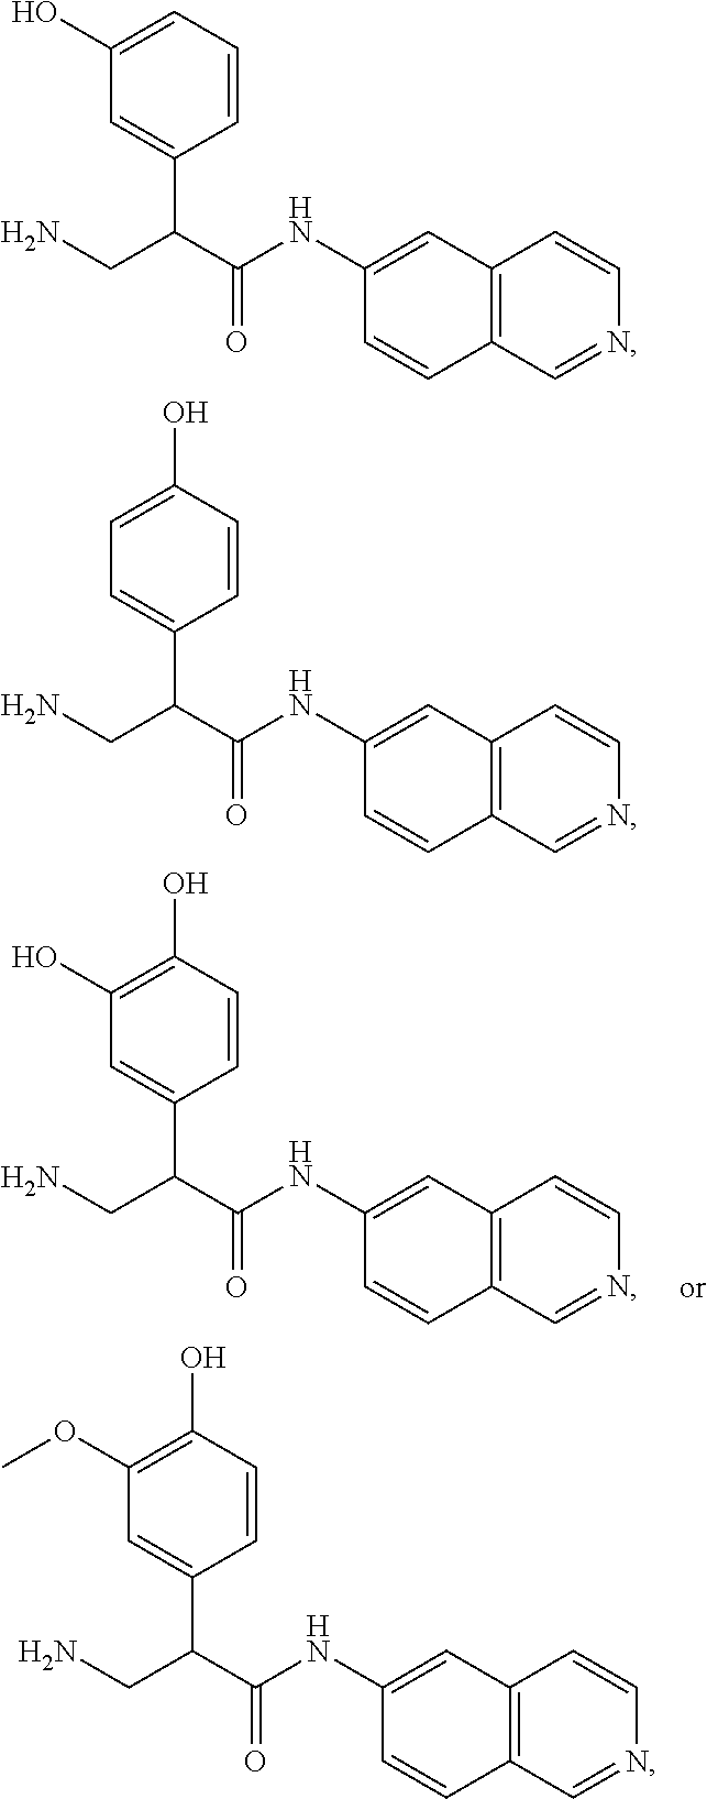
C12=C(C=NC=C1)C=CC(NC(C(CN)C1=CC(O)=C(O)C=C1)=O)=C2.C12=C(C=NC=C1)C=CC(NC(C(CN)C1=CC=C(O)C=C1)=O)=C2.C12=C(C=NC=C1)C=CC(NC(C(CN)C1=CC(O)=CC=C1)=O)=C2.C12=C(C=NC=C1)C=CC(NC(C(CN)C1=CC(OC)=C(O)C=C1)=O)=C2
